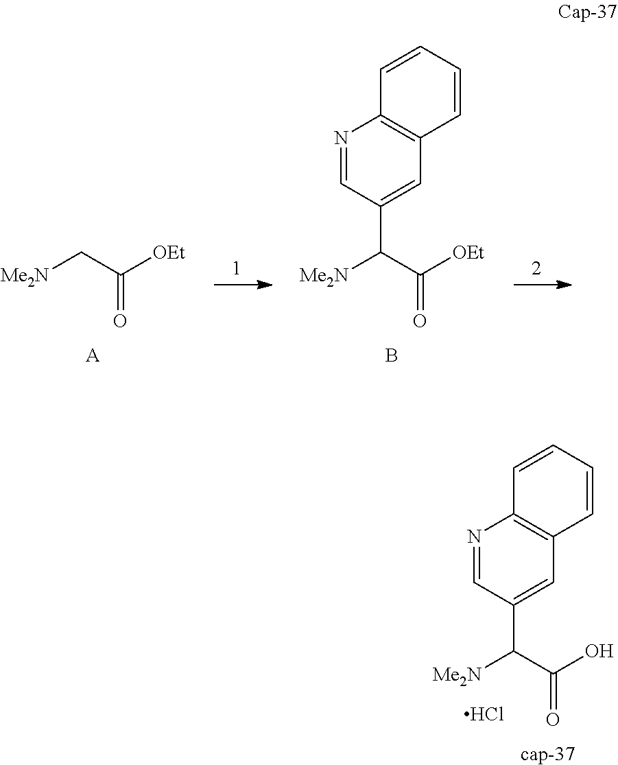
[Me2N]C(C(O)=O)C1=CC2=C(N=C1)C=CC=C2.[cap-37].Cl.[Me2N]CC([OEt])=O.[A].[Me2N]C(C([OEt])=O)C1=CC2=C(N=C1)C=CC=C2.B
